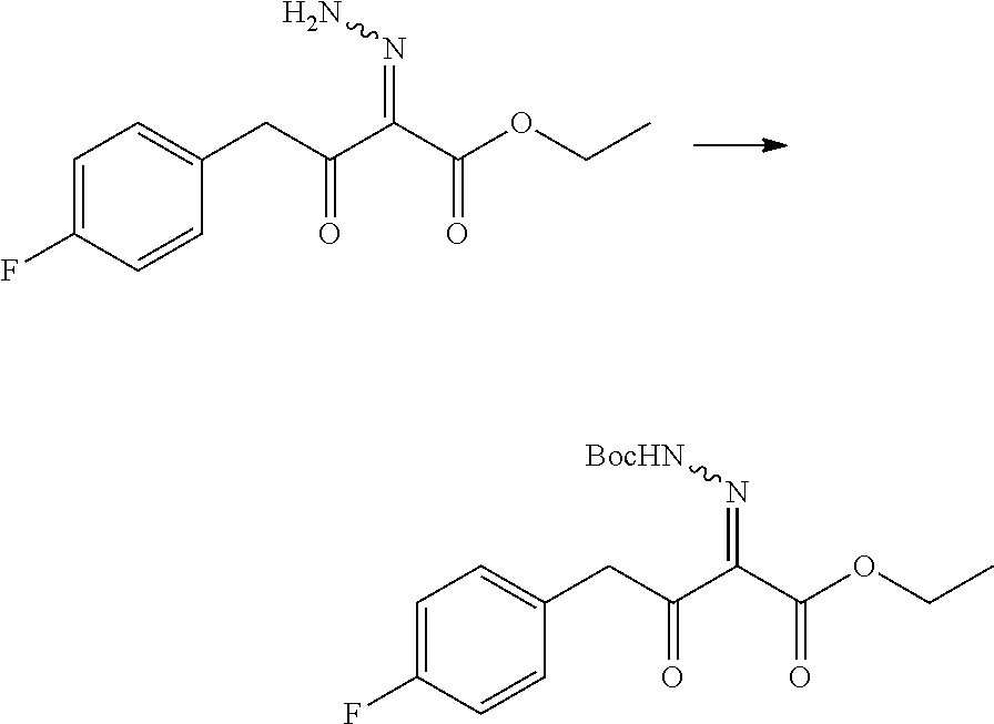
C1=C(F)C=CC(CC(C(C(OCC)=O)=NN)=O)=C1.C1=C(F)C=CC(CC(C(C(OCC)=O)=N[BocHN])=O)=C1
